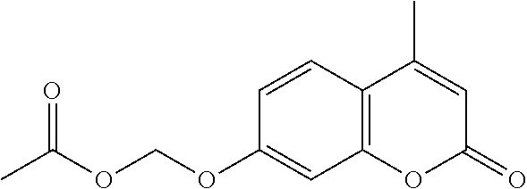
C12=C(C=CC(OCOC(C)=O)=C1)C(C)=CC(=O)O2
